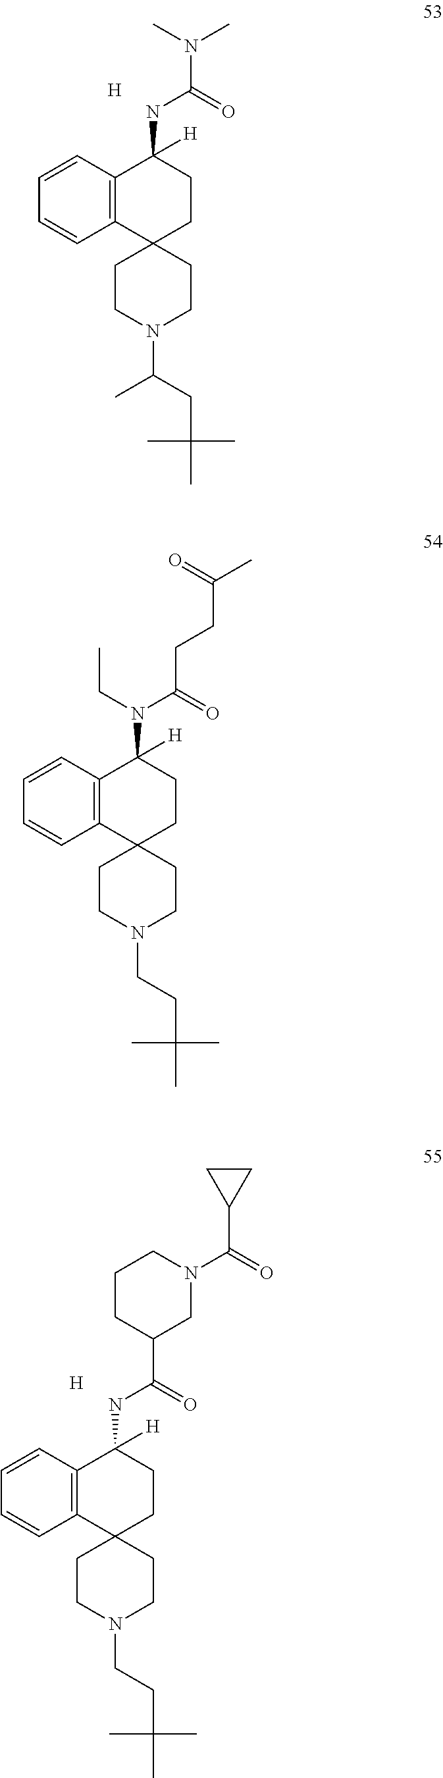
C12=C(C=CC=C1)C([H])(NC(N(C)C)=O)CCC21CCN(C(CC(C)(C)C)C)CC1.[H].C12=C(C=CC=C1)C([H])(N(C(CCC(C)=O)=O)CC)CCC21CCN(CCC(C)(C)C)CC1.C12=C(C=CC=C1)C([H])(NC(C1CN(C(C3CC3)=O)CCC1)=O)CCC21CCN(CCC(C)(C)C)CC1.[H]
